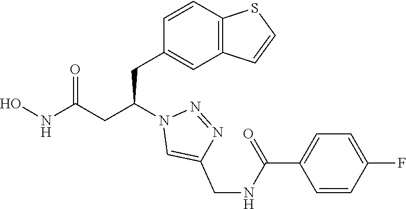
C1(CC(CC(NO)=O)N2C=C(CNC(C3=CC=C(F)C=C3)=O)N=N2)=CC2=C(C=C1)SC=C2
